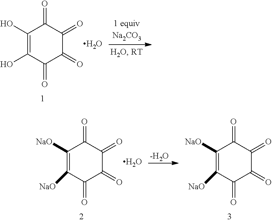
C1(O)=C(O)C(=O)C(=O)C(=O)C1=O.O.C1([NaO])=C([NaO])C(=O)C(=O)C(=O)C1=O.C1([NaO])=C([NaO])C(=O)C(=O)C(=O)C1=O.O.[-H2O]
